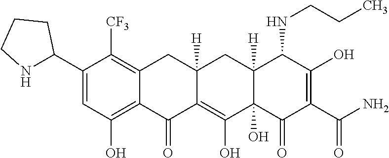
C1=C(C2NCCC2)C([CF3])=C2CC3([H])CC4([H])C(NCCC)C(O)=C(C(=O)N)C(=O)C4(O)C(O)=C3C(=O)C2=C1O
